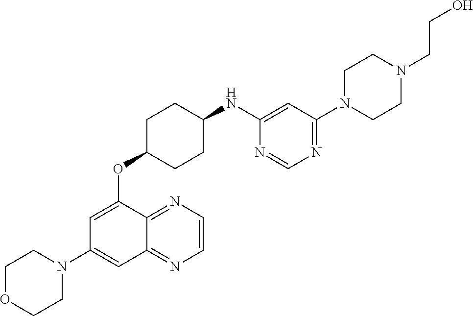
C1OCCN(C2=CC3=NC=CN=C3C(OC3CCC(NC4=CC(N5CCN(CCO)CC5)=NC=N4)CC3)=C2)C1
